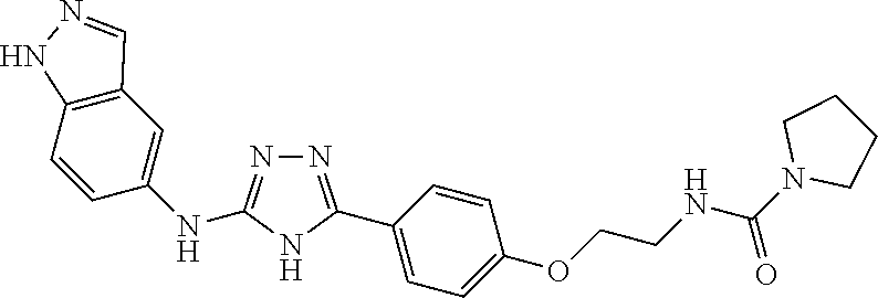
N1=C(C2=CC=C(OCCNC(N3CCCC3)=O)C=C2)NC(NC2=CC3=C(C=C2)NN=C3)=N1
